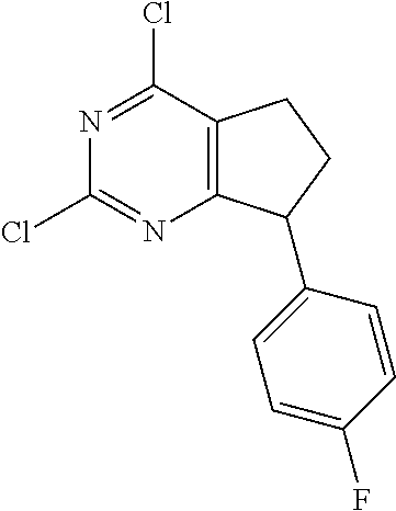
C12=C(CCC1C1=CC=C(F)C=C1)C(Cl)=NC(Cl)=N2
